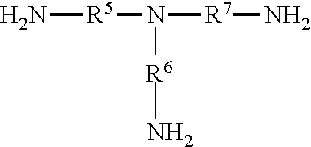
N[R5]N([R6]N)[R7]N
